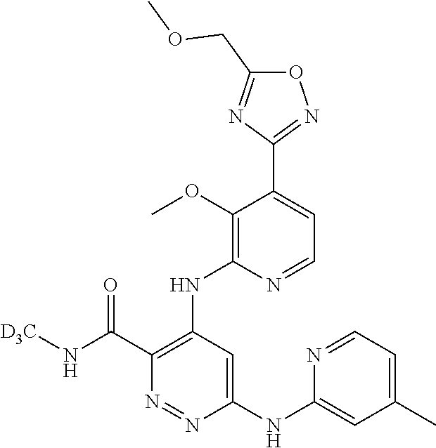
O1C(COC)=NC(C2=CC=NC(NC3=C(C(N[D3C])=O)N=NC(NC4=CC(C)=CC=N4)=C3)=C2OC)=N1
